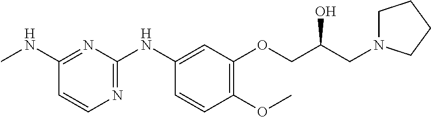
C1(NC)=NC(NC2=CC(OCC(CN3CCCC3)O)=C(OC)C=C2)=NC=C1
